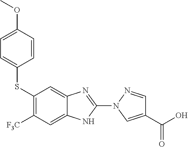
C1(SC2=CC=C(OC)C=C2)=C([F3C])C=C2C(=C1)N=C(N1C=C(C(=O)O)C=N1)N2
